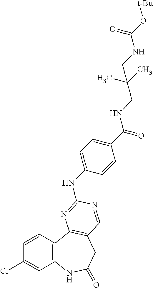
C1(Cl)=CC2=C(C=C1)C1=C(CC(=O)N2)C=NC(NC2=CC=C(C(=O)NCC(C)(C)CNC(O[t-Bu])=O)C=C2)=N1
